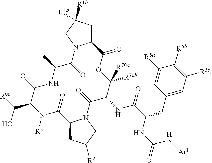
C1C([R1a])([R1b])CN2C1C(=O)OC([R70b])([R70a])C(NC(=O)C(NC(=O)N[Ar1])CC1=CC([R5c])=C([R5b])C([R5a])=C1)C(=O)N1C(CC([R2])C1)C(=O)N([R3])C(C([R90])O)C(=O)NC(C)C2=O
